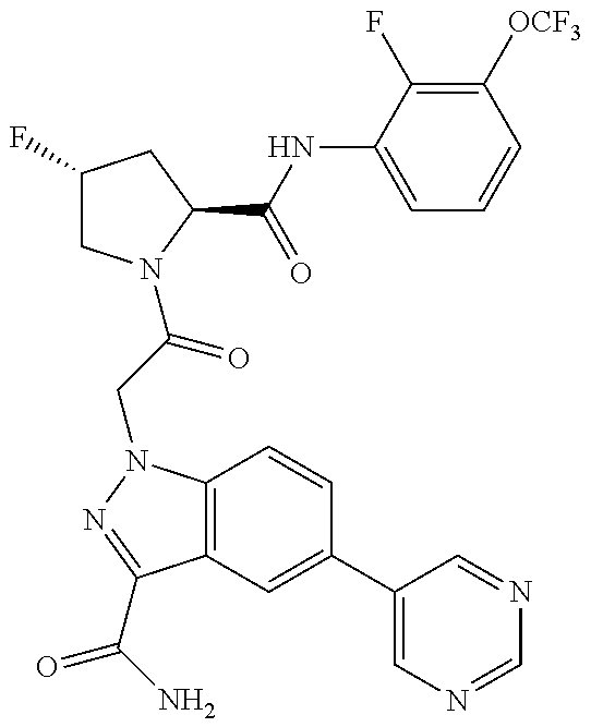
C1(F)CN(C(CN2C3=C(C(C(N)=O)=N2)C=C(C2=CN=CN=C2)C=C3)=O)C(C(=O)NC2=CC=CC([OCF3])=C2F)C1
